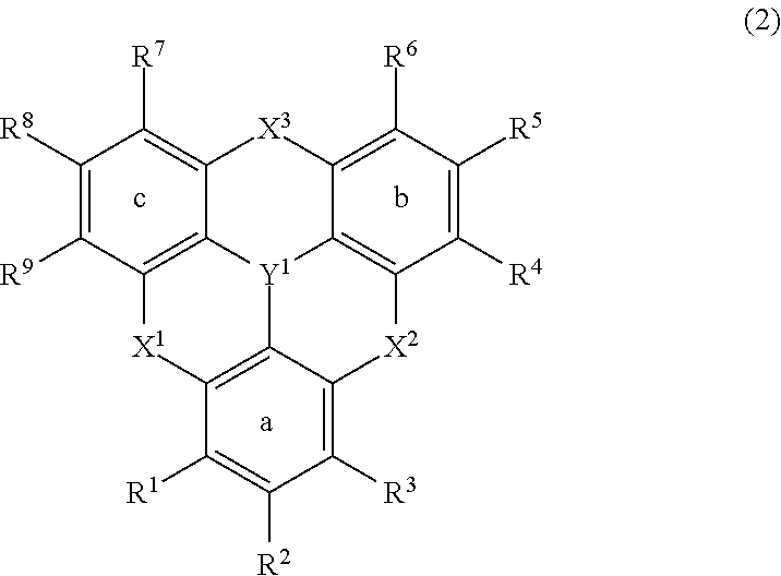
C12=C([R7])C([R8])=C([R9])C3=C1[Y1]1C4=C([X2]C5=C([R3])C([R2])=C([R1])C(=C15)[X1]3)C([R4])=C([R5])C([R6])=C4[X3]2
